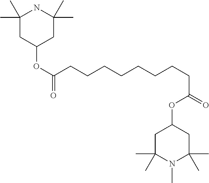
C1(C)(C)CC(OC(CCCCCCCCC(OC2CC(C)(C)N(C)C(C)(C)C2)=O)=O)CC(C)(C)N1
